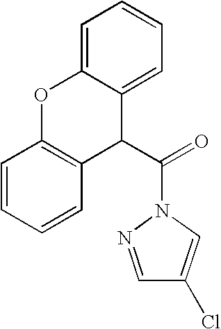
C1=CC=CC2=C1OC1=CC=CC=C1C2C(=O)N1N=CC(Cl)=C1
